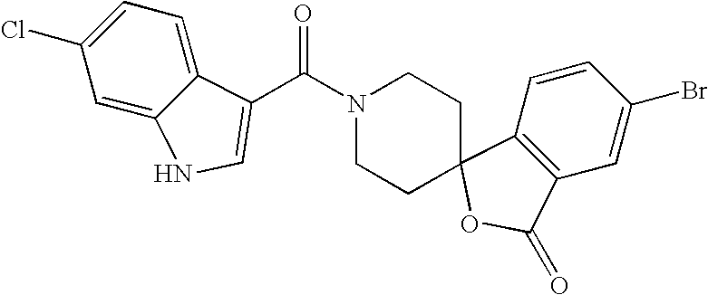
C1(Cl)=CC=C2C(=C1)NC=C2C(N1CCC2(CC1)C1=C(C=C(Br)C=C1)C(=O)O2)=O
